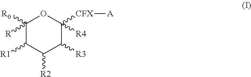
C1([R0])([R])C([R1])C([R2])C([R3])C([CFX][A])([R4])O1
